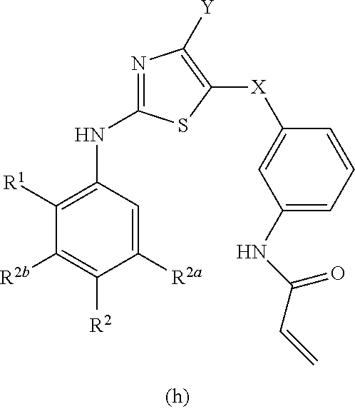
N1=C(NC2=C([R1])C([R2b])=C([R2])C([R2a])=C2)SC([X]C2=CC(NC(C=C)=O)=CC=C2)=C1[Y]
